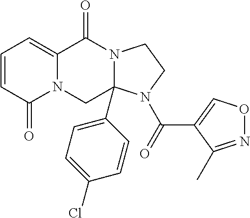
C12=CC=CC(=O)N1CC1(C3=CC=C(Cl)C=C3)N(C2=O)CCN1C(C1=CON=C1C)=O
